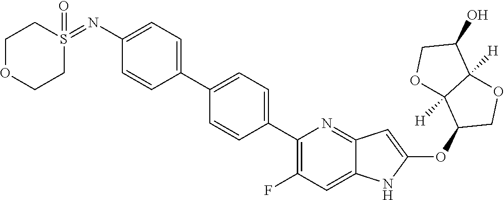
C1(C2=CC=C(C3=C(F)C=C4C(=N3)C=C(OC3COC5([H])C3([H])OCC5O)N4)C=C2)=CC=C(N=S2(=O)CCOCC2)C=C1
